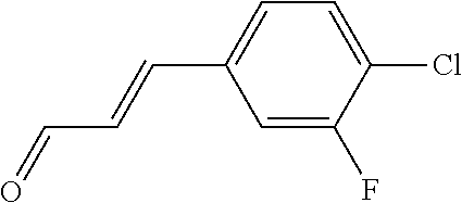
C1=C(F)C(Cl)=CC=C1C=CC=O
